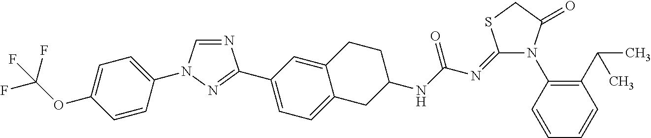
C1=CC(N2C=NC(C3=CC=C4C(=C3)CCC(NC(N=C3N(C5=C(C(C)C)C=CC=C5)C(=O)CS3)=O)C4)=N2)=CC=C1OC(F)(F)F
